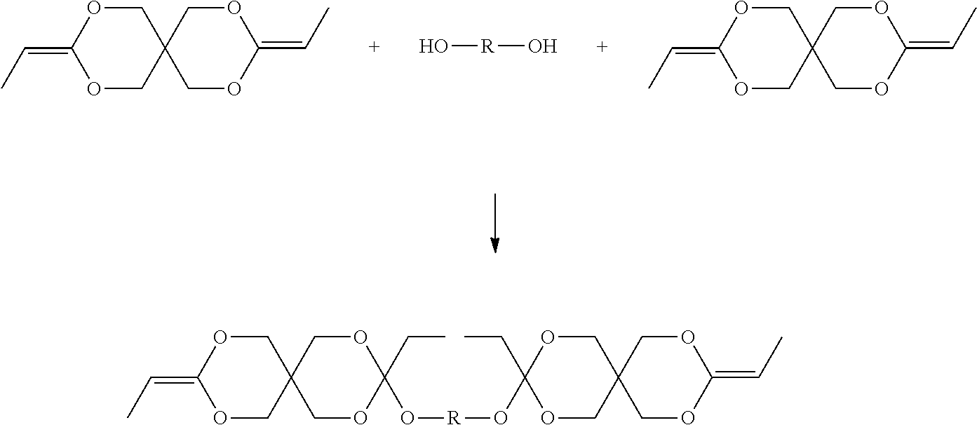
C1OC(=CC)OCC12COC(=CC)OC2.O[R]O.C1OC(=CC)OCC12COC(=CC)OC2.C1OC(=CC)OCC12COC(CC)(O[R]OC1(CC)OCC3(COC(=CC)OC3)CO1)OC2
